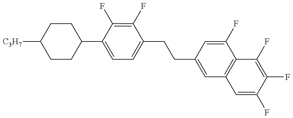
C1CC(C2=CC=C(CCC3=CC4=C(C(F)=C3)C(F)=C(F)C(F)=C4)C(F)=C2F)CCC1[C3H7]
